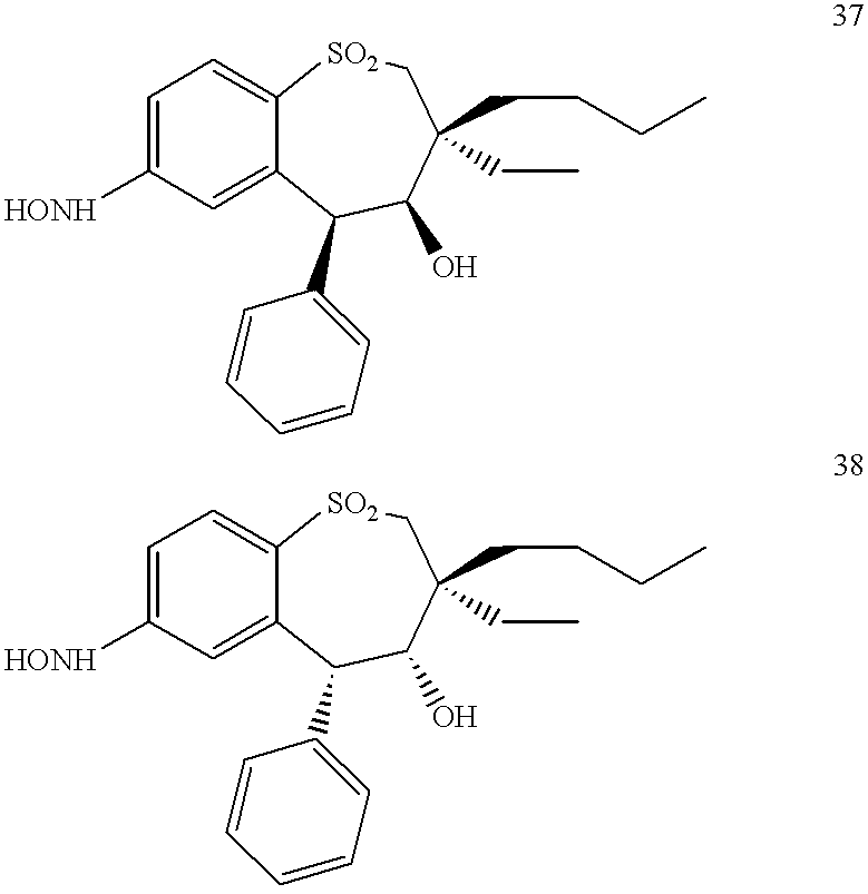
C1=C([HONH])C=C2C(=C1)[SO2]CC(CCCC)(CC)C(O)C2C1=CC=CC=C1.C1=C([HONH])C=C2C(=C1)[SO2]CC(CCCC)(CC)C(O)C2C1=CC=CC=C1
